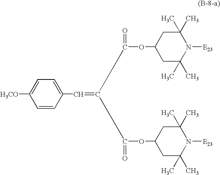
C1(OC(C(C(OC2CC(C)(C)N([E23])C(C)(C)C2)=O)=CC2=CC=C([H3CO])C=C2)=O)CC(C)(C)N([E23])C(C)(C)C1
